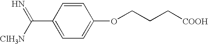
C1=CC(C([ClH3N])=N)=CC=C1OCCC[COOH]
